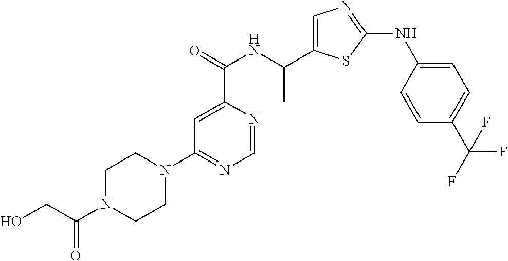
C1=C(C(NC(C2=CN=C(NC3=CC=C(C(F)(F)F)C=C3)S2)C)=O)N=CN=C1N1CCN(C(CO)=O)CC1
